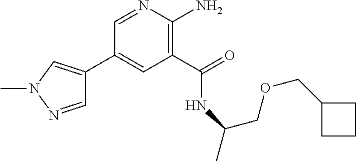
C1(C2=CN(C)N=C2)=CC(C(=O)NC(COCC2CCC2)C)=C(N)N=C1
